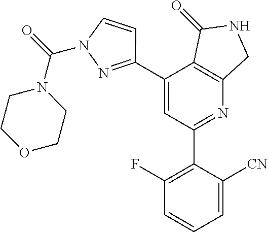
C1(C2=NN(C(N3CCOCC3)=O)C=C2)=CC(C2=C(F)C=CC=C2[CN])=NC2=C1C(=O)NC2
